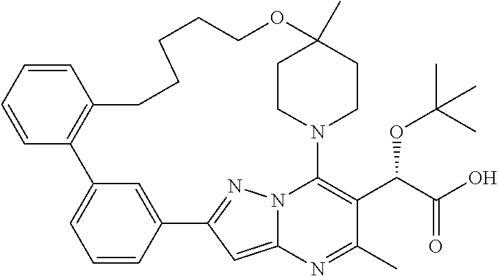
C1=CC2=CC(=C1)C1=C(C=CC=C1)CCCCCOC1(C)CCN(C3=C(C(C(O)=O)OC(C)(C)C)C(C)=NC4=CC2=NN43)CC1
